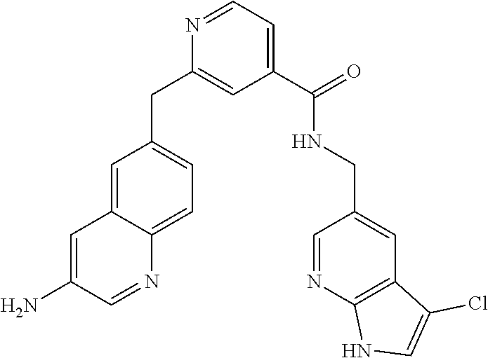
N1=CC=C(C(=O)NCC2=CC3=C(N=C2)NC=C3Cl)C=C1CC1=CC=C2C(=C1)C=C(N)C=N2
